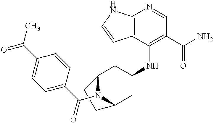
C12=C(C(NC3CC4N(C(C5=CC=C(C(C)=O)C=C5)=O)C(C3)CC4)=C(C(N)=O)C=N1)C=CN2
